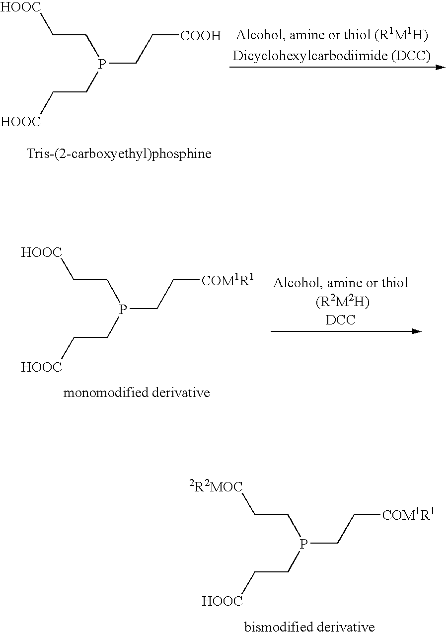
[HOOC]CCP(CC[COOH])CC[HOOC].[HOOC]CCP(CC[COM1R1])CC[HOOC].[2R2MOC]CCP(CC[COM1R1])CC[HOOC]
